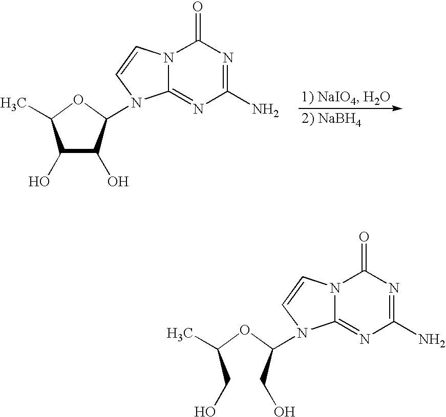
C1(O)C(O)C(N2C3=NC(N)=NC(=O)N3C=C2)OC1C.C(C(OC(CO)N1C2=NC(N)=NC(=O)N2C=C1)C)O
